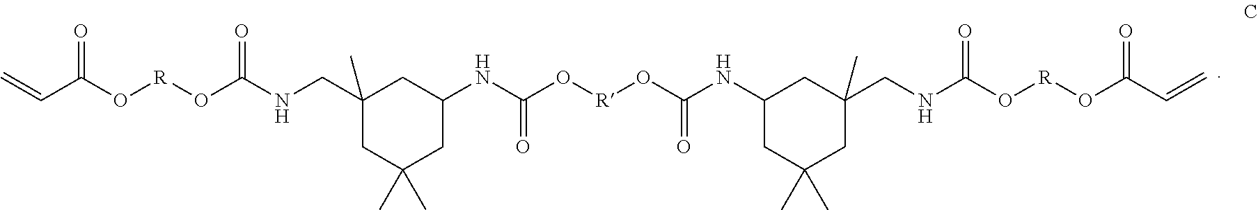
C1(CNC(O[R]OC(C=C)=O)=O)(C)CC(C)(C)CC(NC(O[R]OC(NC2CC(C)(C)CC(CNC(O[R]OC(C=C)=O)=O)(C)C2)=O)=O)C1
